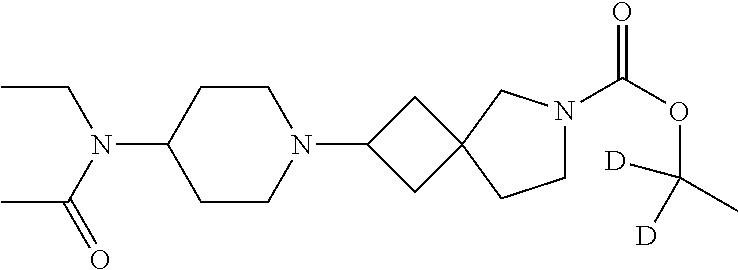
C1CN(C2CC3(C2)CCN(C(OC(C)([D])[D])=O)C3)CCC1N(CC)C(=O)C
